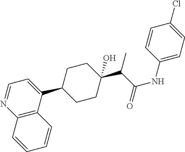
C12=C(C(C3CCC(C(C(NC4=CC=C(Cl)C=C4)=O)C)(O)CC3)=CC=N1)C=CC=C2
